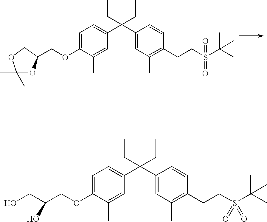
C1=C(OCC2OC(C)(C)OC2)C(C)=CC(C(C2=CC(C)=C(CCS(C(C)(C)C)(=O)=O)C=C2)(CC)CC)=C1.C1=C(OCC(O)CO)C(C)=CC(C(C2=CC(C)=C(CCS(C(C)(C)C)(=O)=O)C=C2)(CC)CC)=C1
